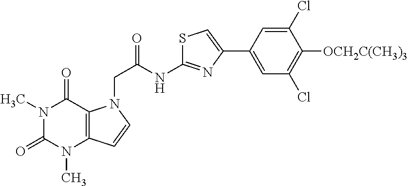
C1=C(C2=CSC(NC(CN3C4=C(C=C3)N(C)C(=O)N(C)C4=O)=O)=N2)C=C(Cl)C([OCH2C(CH3)3])=C1Cl
